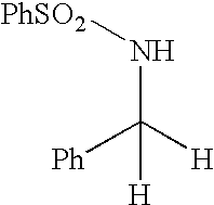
N(C([H])([Ph])[H])[PhSO2]
